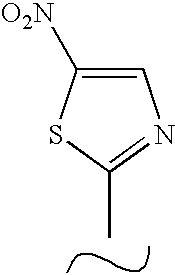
CC1=NC=C([O2N])S1
